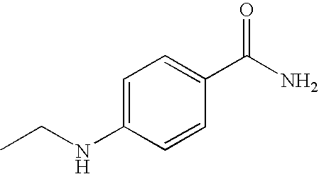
C1=C(NCC)C=CC(C(N)=O)=C1
